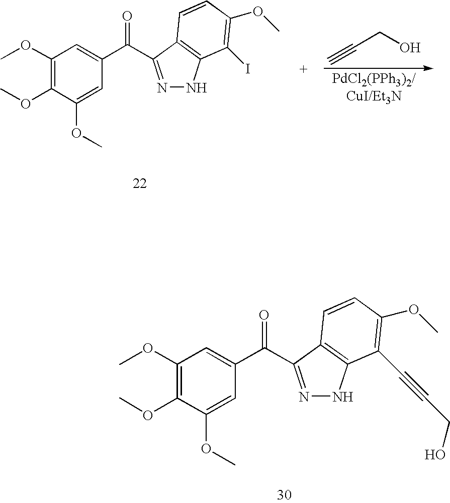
C#CCO.C1(OC)=C(OC)C(OC)=CC(C(=O)C2=NNC3=C2C=CC(OC)=C3I)=C1.C1(OC)=C(OC)C(OC)=CC(C(=O)C2=NNC3=C2C=CC(OC)=C3C#CCO)=C1
